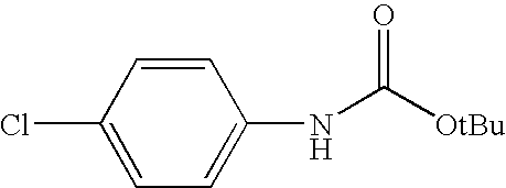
C1(Cl)=CC=C(NC([OtBu])=O)C=C1
